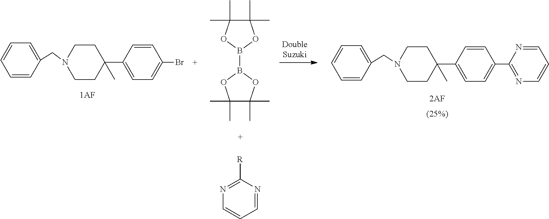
C1=CC(CN2CCC(C3=CC=C(Br)C=C3)(C)CC2)=CC=C1.C1(C)(C)C(C)(C)OB(B2OC(C)(C)C(C)(C)O2)O1.C1=CC(CN2CCC(C3=CC=C(C4=NC=CC=N4)C=C3)(C)CC2)=CC=C1.[R]C1=NC=CC=N1
